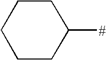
C1CCC([#])CC1
